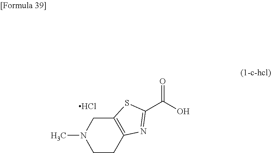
CN1CCC2=C(C1)SC(C(O)=O)=N2.Cl
